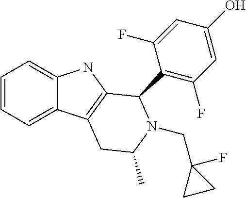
C1=CC=C2C(=C1)NC1=C2CC(C)N(CC2(F)CC2)C1C1=C(F)C=C(O)C=C1F
